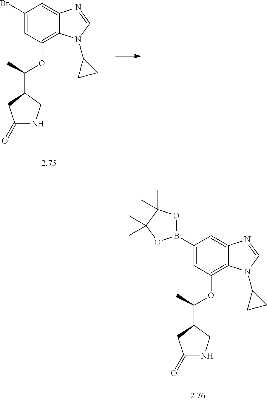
C1(=O)NCC(C(C)OC2=C3C(=CC(Br)=C2)N=CN3C2CC2)C1.C1(=O)NCC(C(C)OC2=C3C(=CC(B4OC(C)(C)C(C)(C)O4)=C2)N=CN3C2CC2)C1
